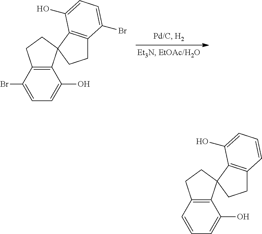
C12=C(C(Br)=CC=C1O)CCC21C2=C(CC1)C(Br)=CC=C2O.C12=C(C=CC=C1O)CCC21C2=C(CC1)C=CC=C2O
